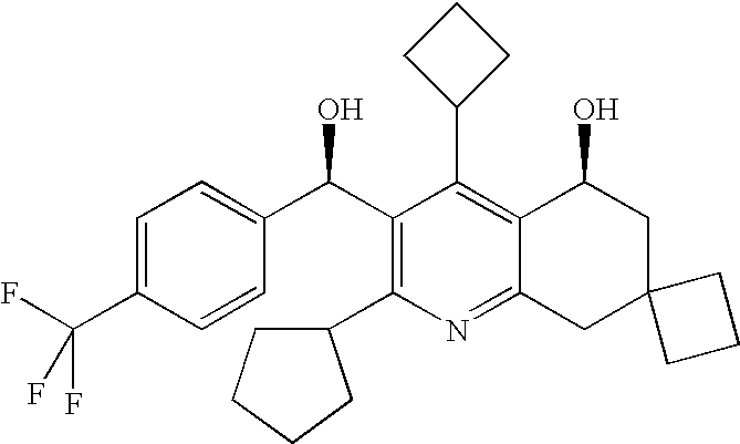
C1(C2=C3C(=NC(C4CCCC4)=C2C(C2=CC=C(C(F)(F)F)C=C2)O)CC2(CC3O)CCC2)CCC1
